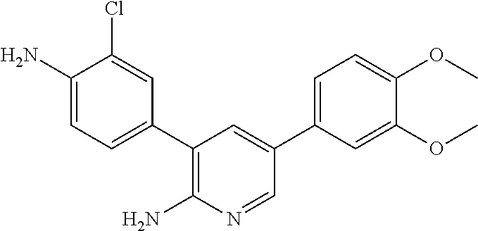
C1(N)=CC=C(C2=C(N)N=CC(C3=CC=C(OC)C(OC)=C3)=C2)C=C1Cl
